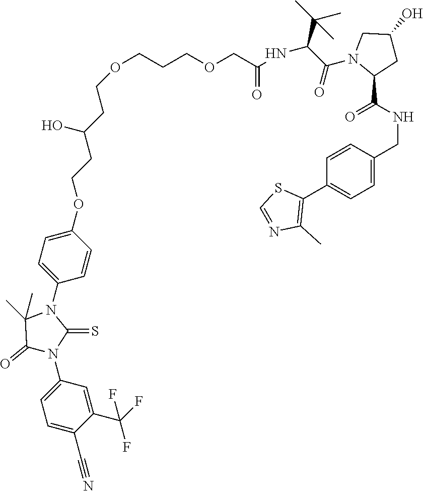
O(CCCOCC(NC(C(C)(C)C)C(=O)N1C(C(NCC2=CC=C(C3=C(C)N=CS3)C=C2)=O)CC(O)C1)=O)CCC(CCOC1=CC=C(N2C(C)(C)C(=O)N(C3=CC=C(C#N)C(C(F)(F)F)=C3)C2=S)C=C1)O
